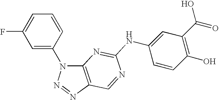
C1=C(N2C3=C(N=N2)C=NC(NC2=CC(C(O)=O)=C(O)C=C2)=N3)C=CC=C1F
